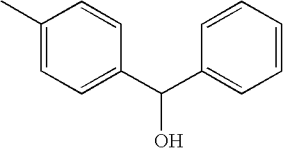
C1(C)=CC=C(C(C2=CC=CC=C2)O)C=C1
